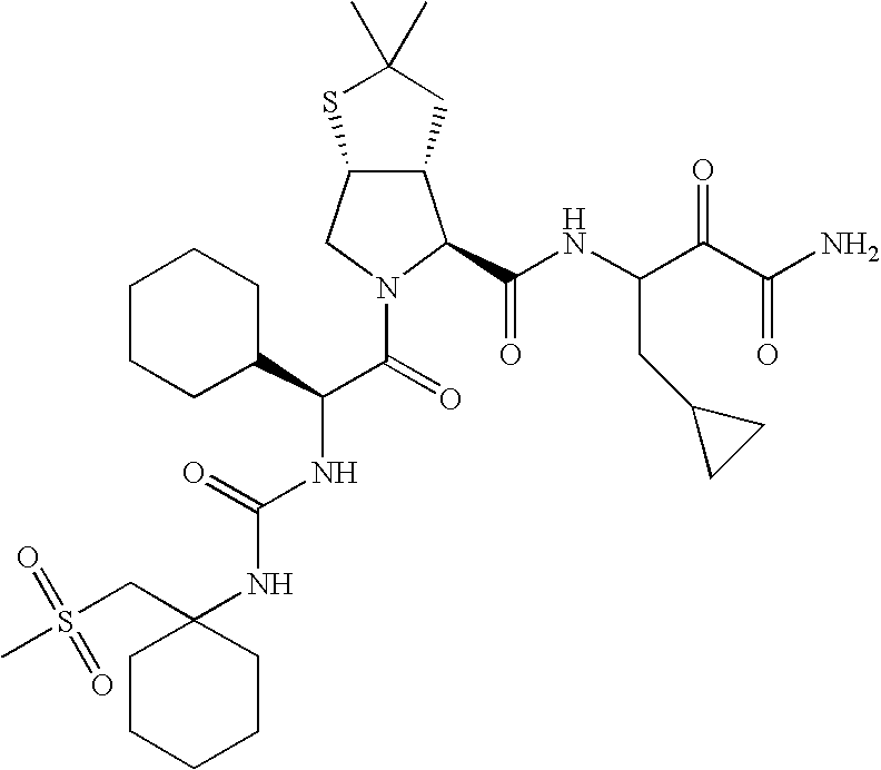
C12C(CN(C(=O)C(C3CCCCC3)NC(NC3(CS(=O)(=O)C)CCCCC3)=O)C1C(NC(C(C(N)=O)=O)CC1CC1)=O)SC(C)(C)C2
